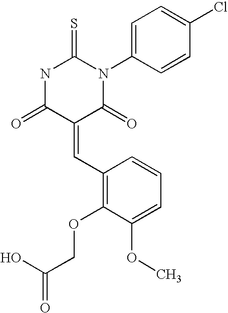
N1C(=O)C(=CC2=C(OCC(O)=O)C(OC)=CC=C2)C(=O)N(C2=CC=C(Cl)C=C2)C1=S
